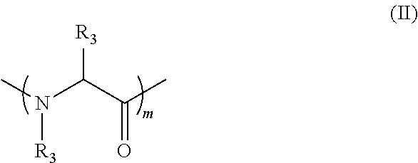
CN(C(C(C)=O)[R3])[R3]
